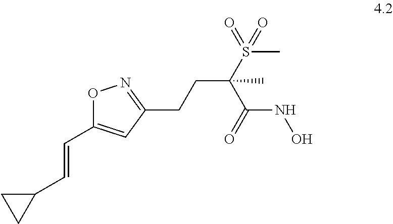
O1C(C=CC2CC2)=CC(CCC(S(C)(=O)=O)(C)C(NO)=O)=N1
